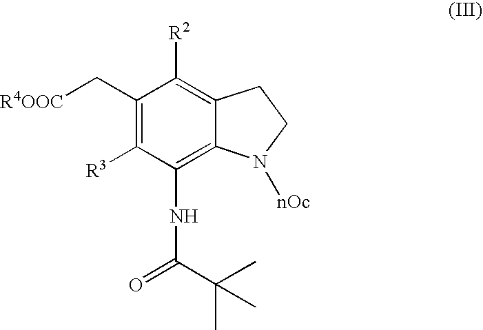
C1(C[R4OOC])=C([R3])C(NC(C(C)(C)C)=O)=C2C(=C1[R2])CCN2[nOc]
